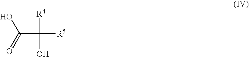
C(C([R4])([R5])O)(=O)O
